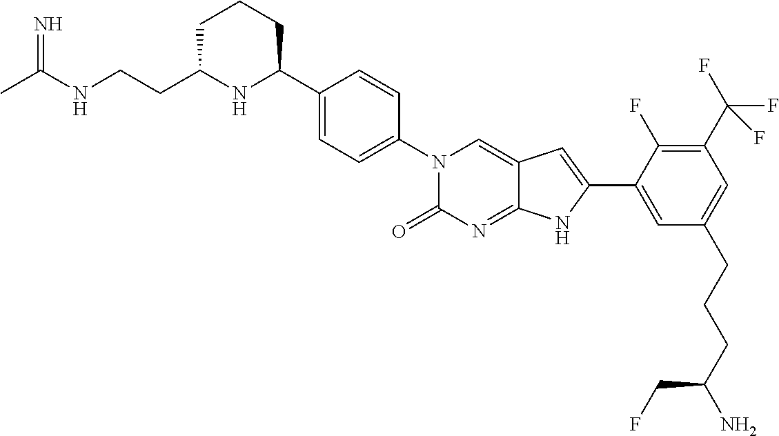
CC(NCCC1NC(C2=CC=C(N3C(=O)N=C4C(=C3)C=C(C3=CC(CCCC(N)CF)=CC(C(F)(F)F)=C3F)N4)C=C2)CCC1)=N
